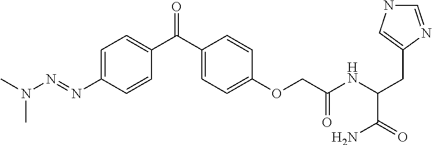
C1=C(N=NN(C)C)C=CC(C(C2=CC=C(OCC(NC(CC3=CNC=N3)C(=O)N)=O)C=C2)=O)=C1
